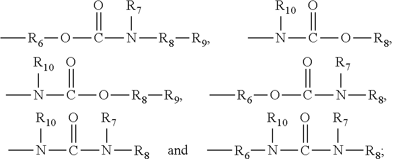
C[R6]OC(N([R8][R9])[R7])=O.CN(C(O[R8])=O)[R10].CN(C(O[R8][R9])=O)[R10].C[R6]OC(N([R8])[R7])=O.C[R6]N(C(N([R8])[R7])=O)[R10].CN(C(N([R8])[R7])=O)[R10]
